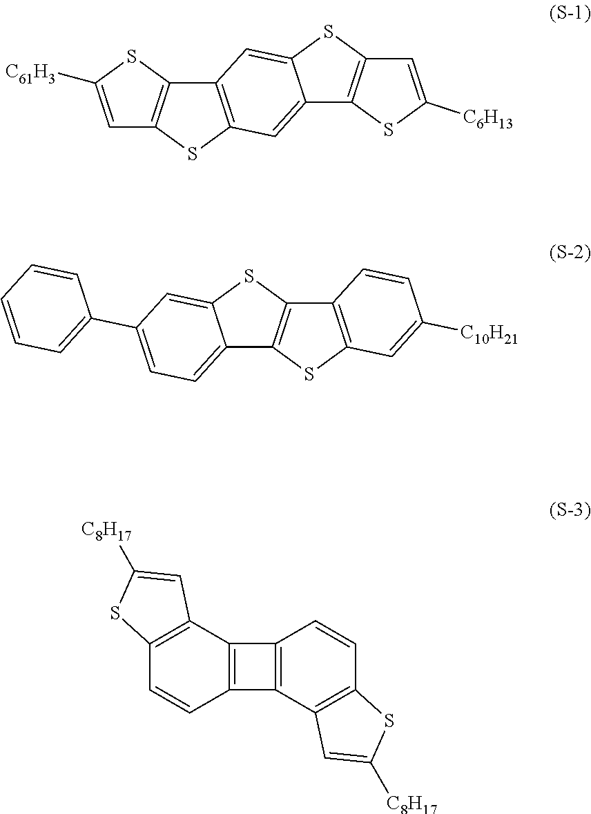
C1=C([C61H3])SC2=C1SC1=C2C=C2C(=C1)C1=C(S2)C=C([C6H13])S1.C12=CC=C(C3=CC=CC=C3)C=C1SC1=C2SC2=C1C=CC([C10H21])=C2.C12=C(C3=C(C=C1)C1=C3C=CC3=C1C=C([C8H17])S3)C=C([C8H17])S2
